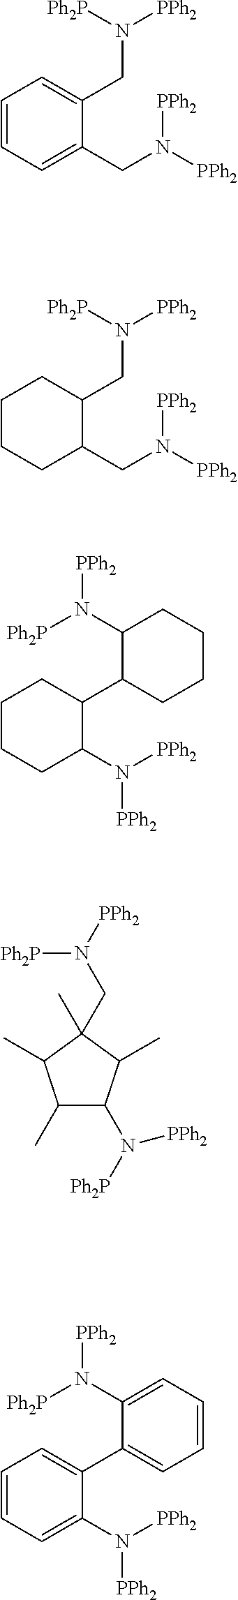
C1=CC=C(CN([PPh2])[PPh2])C(CN([Ph2P])[PPh2])=C1.C1CC(CN([Ph2P])[PPh2])C(CN([PPh2])[PPh2])CC1.C1CC(C2CCCCC2N([Ph2P])[PPh2])C(N([PPh2])[PPh2])CC1.C1(C)C(N([Ph2P])[PPh2])C(C)C(C)(CN([PPh2])[Ph2P])C1C.C1(N([Ph2P])[PPh2])=CC=CC=C1C1=CC=CC=C1N([PPh2])[PPh2]
